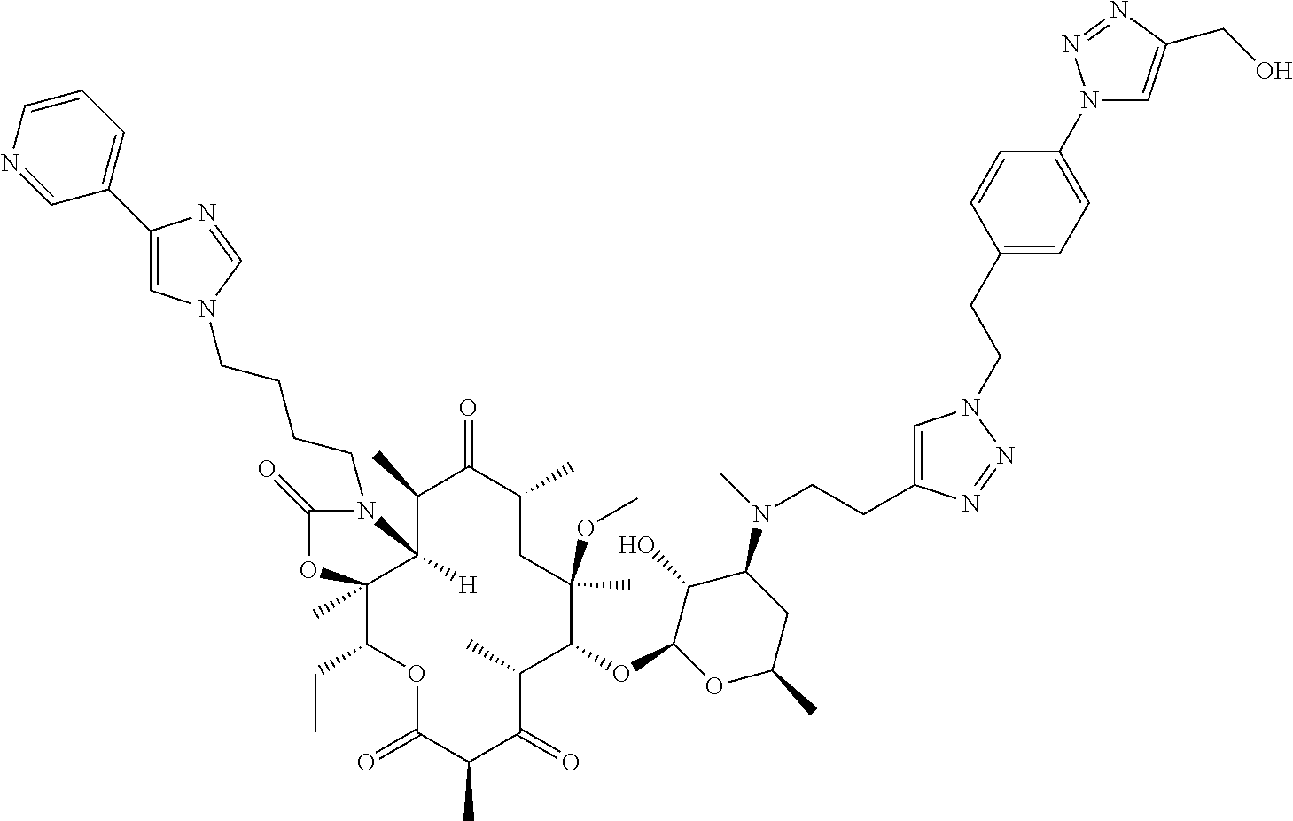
O(C1C(C)C(=O)C(C)C(=O)OC(CC)C2(C)C([H])(C(C)C(=O)C(C)CC1(OC)C)N(CCCCN1C=C(C3=CC=CN=C3)N=C1)C(=O)O2)C1C(O)C(N(C)CCC2=CN(CCC3=CC=C(N4C=C(CO)N=N4)C=C3)N=N2)CC(C)O1
